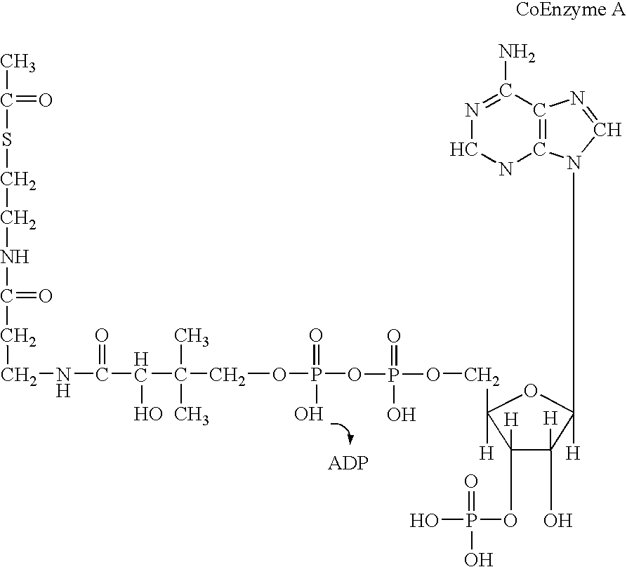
N1=C(N)C2=C(NC1)N(C1([H])C([H])(O)C(OP(=O)(O)O)([H])C(COP(OP(OCC(C(C(NCCC(NCCSC(C)=O)=O)=O)O)(C)C)(=O)O)(=O)O)([H])O1)C=N2.[ADP]
